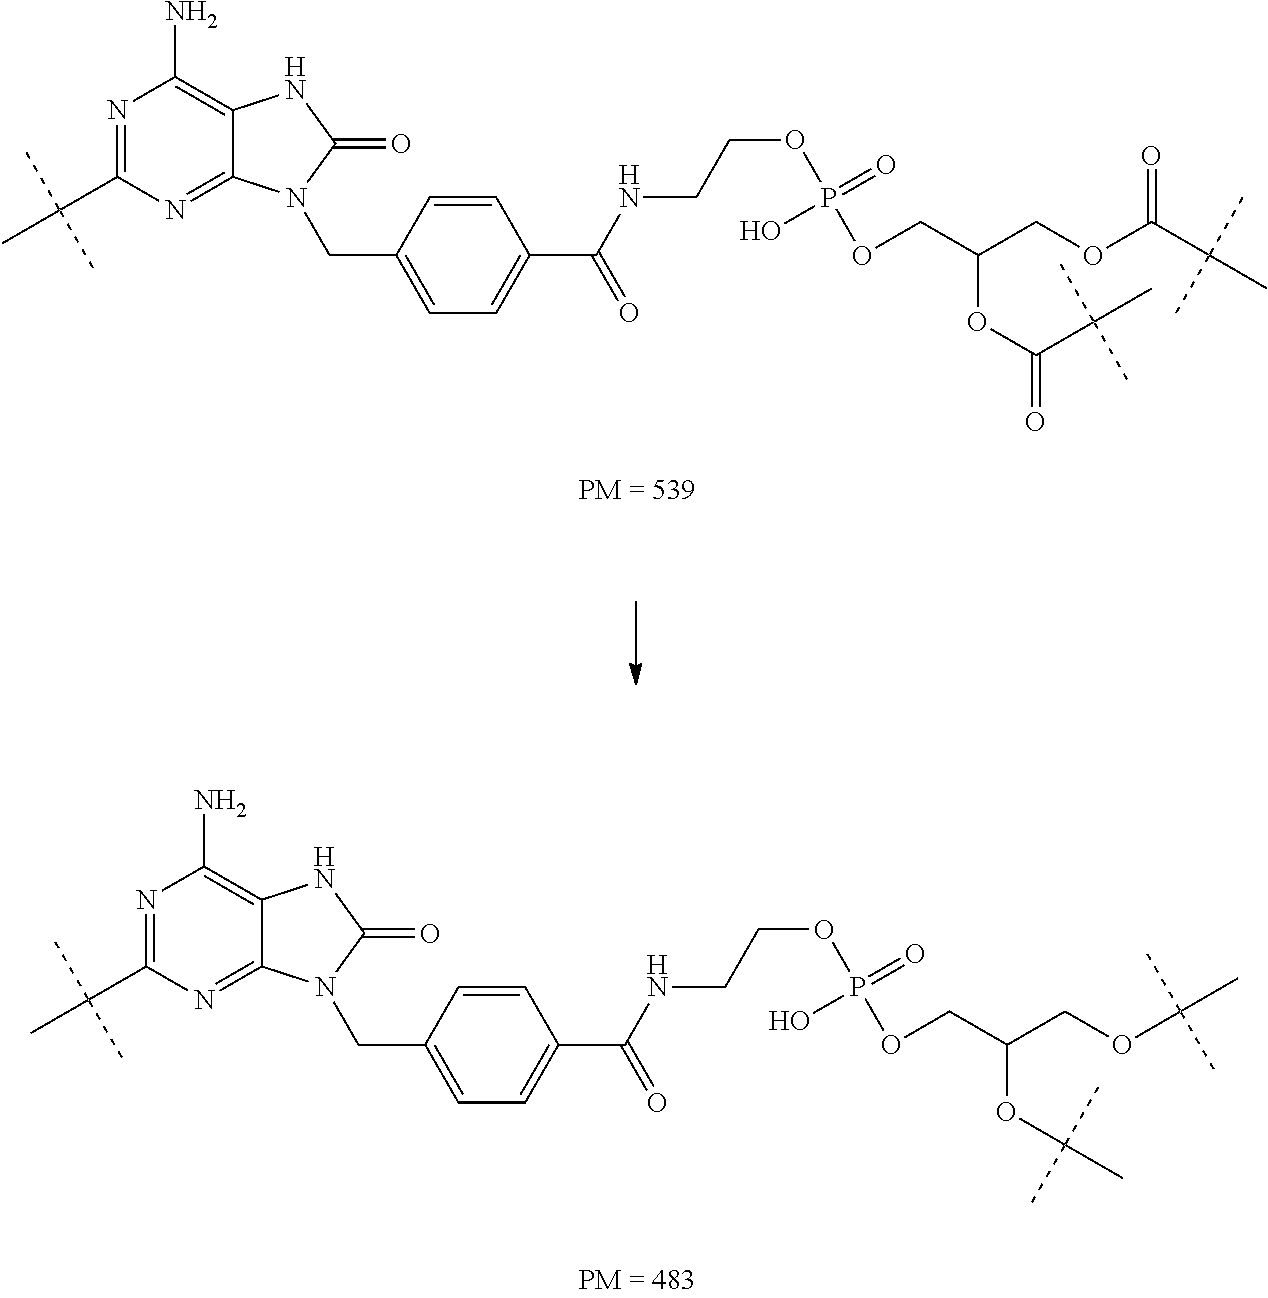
N1=C(C(C)(C)C)N=C2C(=C1N)NC(=O)N2CC1=CC=C(C(NCCOP(=O)(O)OCC(COC(C(C)(C)C)=O)OC(C(C)(C)C)=O)=O)C=C1.N1=C(C(C)(C)C)N=C2C(=C1N)NC(=O)N2CC1=CC=C(C(NCCOP(=O)(O)OCC(COC(C)(C)C)OC(C)(C)C)=O)C=C1
